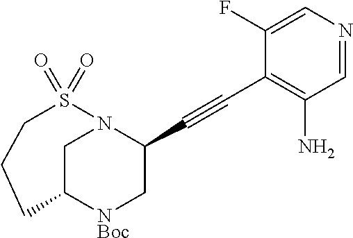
C1C2[NBoc]CC(C#CC3=C(N)C=NC=C3F)N1S(=O)(=O)CCC2
